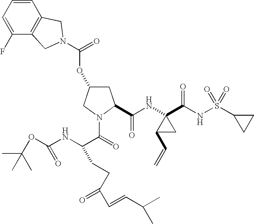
C1=CC=C(F)C2=C1CN(C(=O)OC1CC(C(NC3(C(NS(C4CC4)(=O)=O)=O)C(C=C)C3)=O)N(C(=O)C(NC(OC(C)(C)C)=O)CCC(C=CC(C)C)=O)C1)C2
